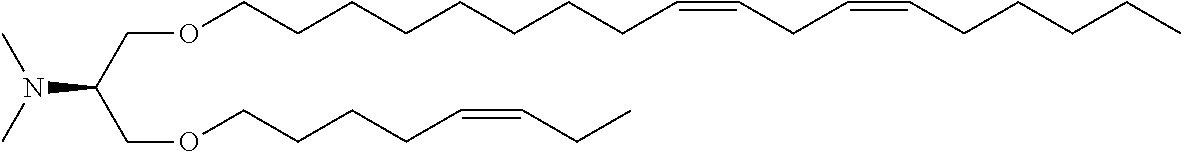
CN(C)C(COCCCCCCCCC=CCC=CCCCCC)COCCCCC=CCC
